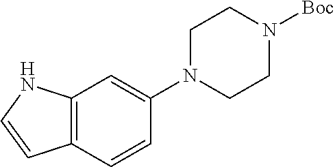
C12=C(C=CC(N3CCN([Boc])CC3)=C1)C=CN2
